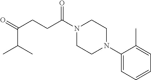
C1(N2CCN(C(CCC(=O)C(C)C)=O)CC2)=CC=CC=C1C
